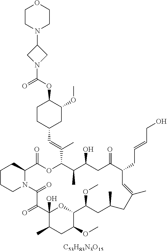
[C53H83N3O15].C1CCN2C(C1)C(=O)OC(C(=CC1CC(OC)C(OC(=O)N3CC(N4CCOCC4)C3)CC1)C)C(C)C(O)CC(=O)C(CC=CCO)C=C(C)CC(C)CC(OC)C1OC(O)(C(=O)C2=O)C(C)CC1OC
